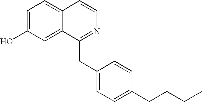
C1=C(O)C=C2C(=C1)C=CN=C2CC1=CC=C(CCCC)C=C1
